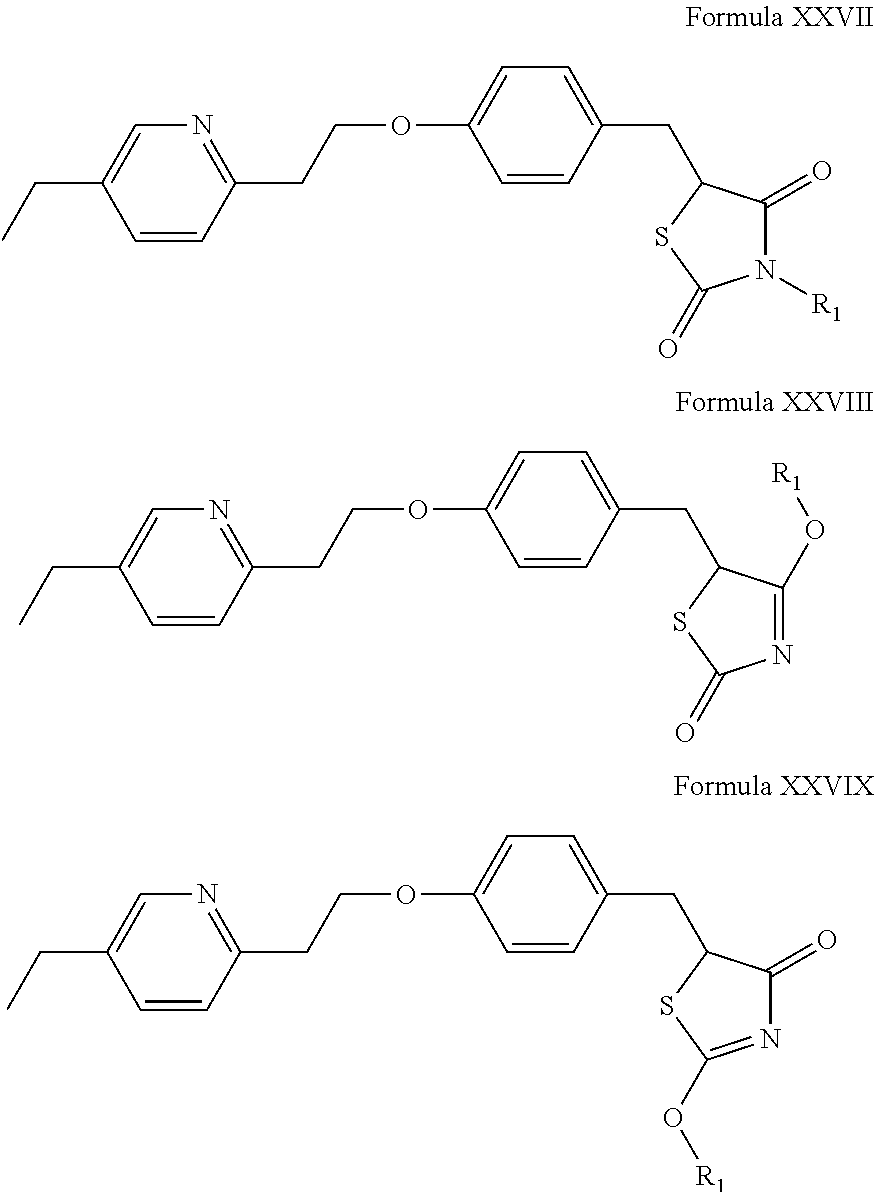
C1=CC(CCOC2=CC=C(CC3C(=O)N([R1])C(=O)S3)C=C2)=NC=C1CC.C1=CC(CCOC2=CC=C(CC3C(O[R1])=NC(=O)S3)C=C2)=NC=C1CC.C1=CC(CCOC2=CC=C(CC3C(=O)N=C(O[R1])S3)C=C2)=NC=C1CC
